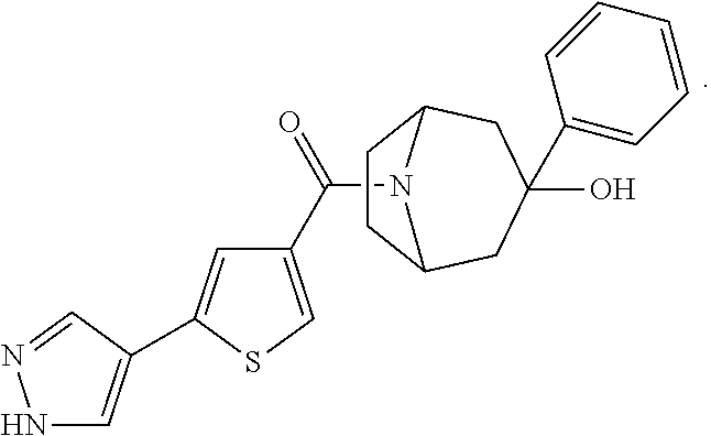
N1C=C(C2=CC(C(=O)N3C4CCC3CC(O)(C3=CC=CC=C3)C4)=CS2)C=N1
